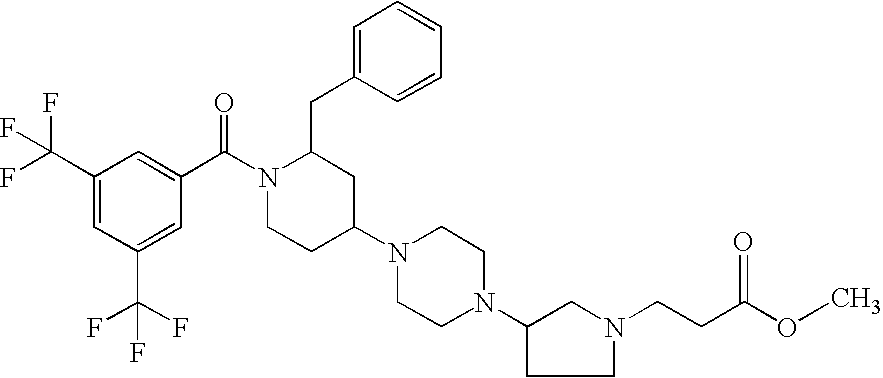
C1(CC2N(C(C3=CC(C(F)(F)F)=CC(C(F)(F)F)=C3)=O)CCC(N3CCN(C4CCN(CCC(OC)=O)C4)CC3)C2)=CC=CC=C1
